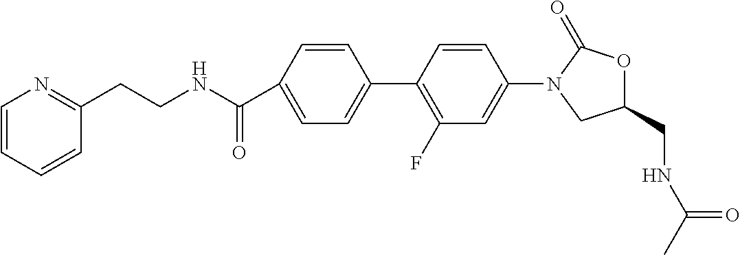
C1=C(C(NCCC2=NC=CC=C2)=O)C=CC(C2=C(F)C=C(N3CC(CNC(C)=O)OC3=O)C=C2)=C1
